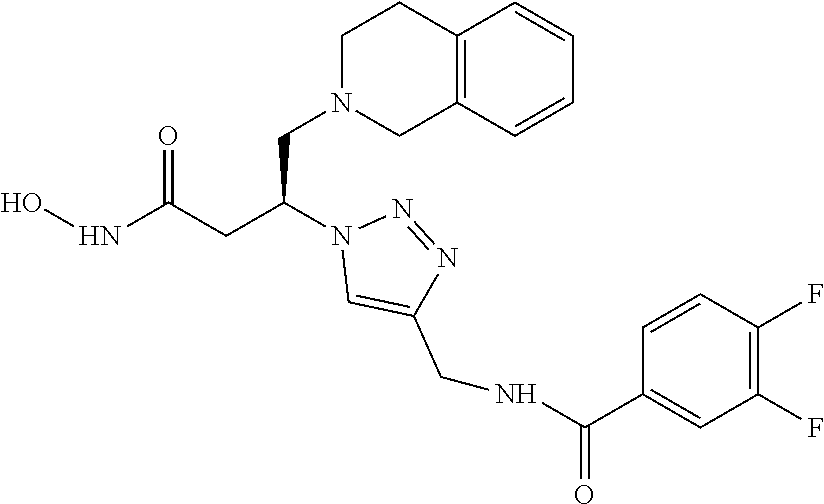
N1(CC(CC(NO)=O)N2C=C(CNC(C3=CC(F)=C(F)C=C3)=O)N=N2)CCC2=C(C1)C=CC=C2
